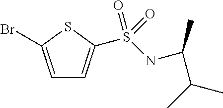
C1=C(Br)SC(S(NC(C(C)C)C)(=O)=O)=C1
